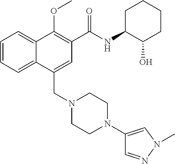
C1=CC=C2C(=C1)C(OC)=C(C(NC1C(O)CCCC1)=O)C=C2CN1CCN(C2=CN(C)N=C2)CC1
